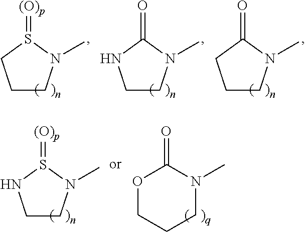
C1CN(C)S(=[(O)p])C1.C1CN(C)C(=O)N1.C1CN(C)C(=O)C1.C1(=O)OCCCN1C.C1CN(C)S(=[(O)p])N1
